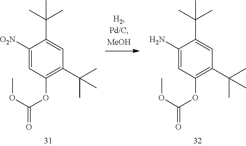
C1(N)=CC(OC(=O)OC)=C(C(C)(C)C)C=C1C(C)(C)C.C1([O2N])=CC(OC(=O)OC)=C(C(C)(C)C)C=C1C(C)(C)C
